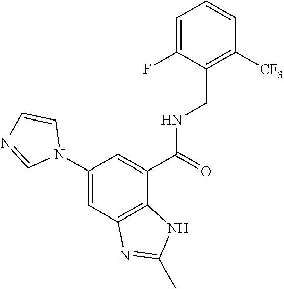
C1=C(F)C(CNC(C2=CC(N3C=CN=C3)=CC3=C2NC(C)=N3)=O)=C([CF3])C=C1
